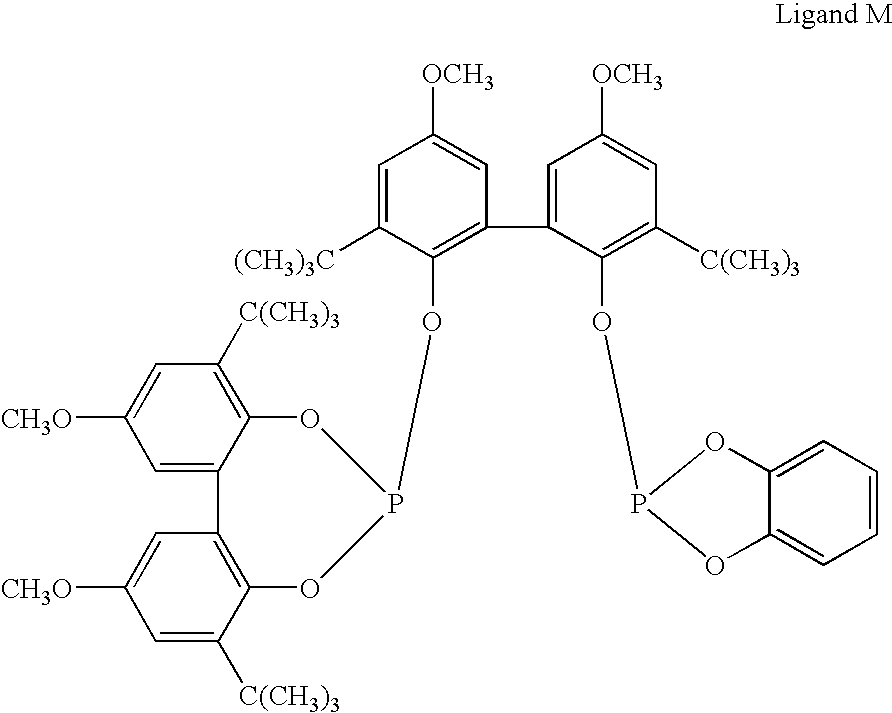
C1=C([(CH3)3C])C(OP2OC3=C([C(CH3)3])C=C([CH3O])C=C3C3=C(C([C(CH3)3])=CC([CH3O])=C3)O2)=C(C2=CC([OCH3])=CC([C(CH3)3])=C2OP2OC3=CC=CC=C3O2)C=C1[OCH3]
